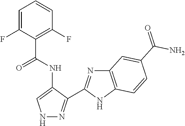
C1=C(F)C(C(NC2=CNN=C2C2=NC3=C(N2)C=CC(C(=O)N)=C3)=O)=C(F)C=C1
